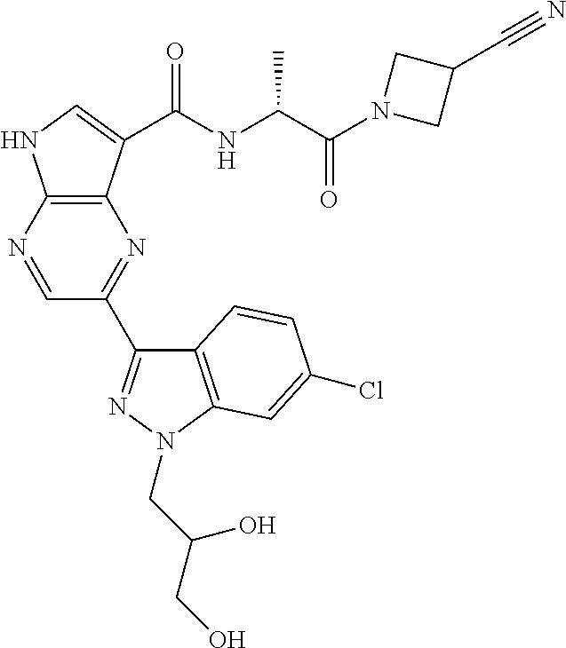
C1(C2=NN(CC(CO)O)C3=C2C=CC(Cl)=C3)=NC2=C(NC=C2C(NC(C(N2CC(C#N)C2)=O)C)=O)N=C1
